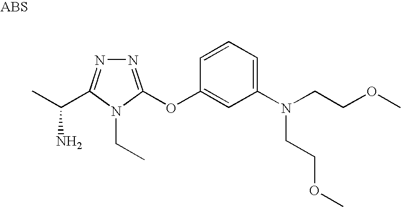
N1=C(OC2=CC(N(CCOC)CCOC)=CC=C2)N(CC)C(C(C)N)=N1
